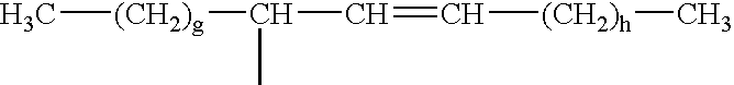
C[(CH2)g]C(C)C=C[(CH2)h]C
